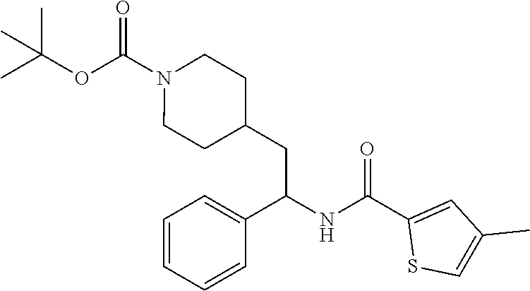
CC(OC(N1CCC(CC(NC(C2=CC(C)=CS2)=O)C2=CC=CC=C2)CC1)=O)(C)C
